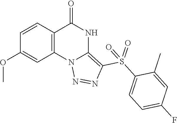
C1(OC)=CC2=C(C=C1)C(=O)NC1=C(S(C3=CC=C(F)C=C3C)(=O)=O)N=NN21
